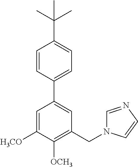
C1(C2=CC=C(C(C)(C)C)C=C2)=CC(CN2C=NC=C2)=C([OCH3])C([H3CO])=C1
